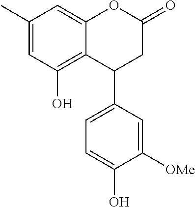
C1(C)=CC(O)=C2C(=C1)OC(=O)CC2C1=CC=C(O)C([OMe])=C1
